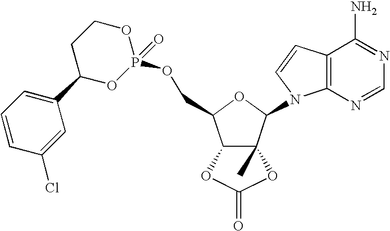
C12C(C)(C(N3C4=C(C=C3)C(N)=NC=N4)OC1COP1(=O)OCCC(C3=CC=CC(Cl)=C3)O1)OC(=O)O2
